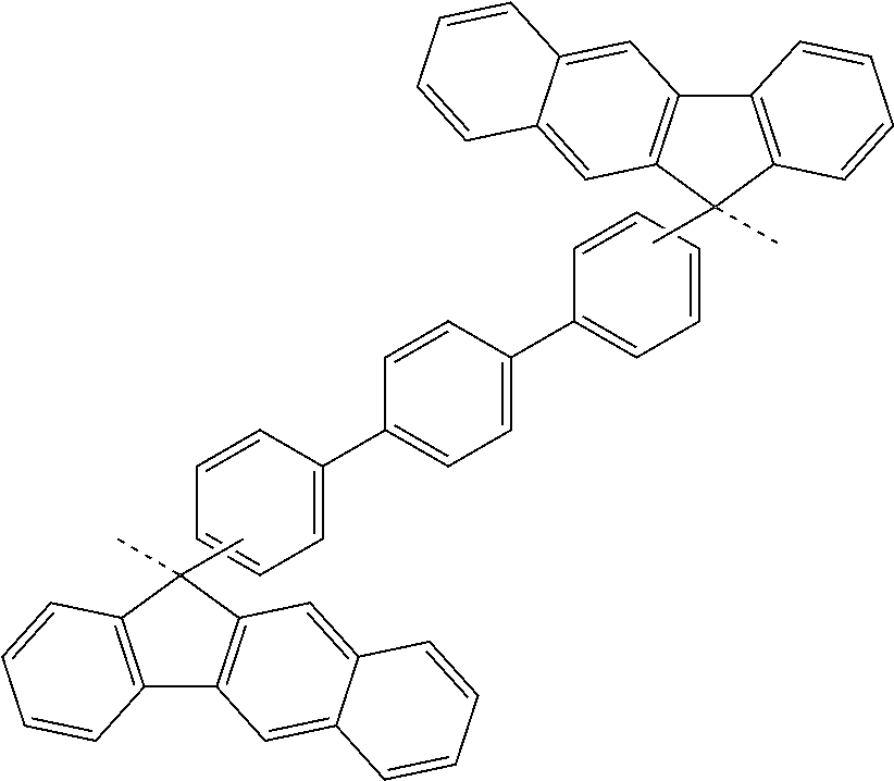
C12=C(C=CC=C1)C(C)(C)C1=C2C=C2C(=C1)C=CC=C2.C1(C2=CC=C(C3=CC=CC=C3)C=C2)=CC=CC=C1.C12=C(C=CC=C1)C(C)(C)C1=C2C=C2C(=C1)C=CC=C2
